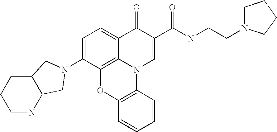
C1=C(N2CC3C(C2)CCCN3)C2=C3C(=C1)C(=O)C(C(NCCN1CCCC1)=O)=CN3C1=C(O2)C=CC=C1
